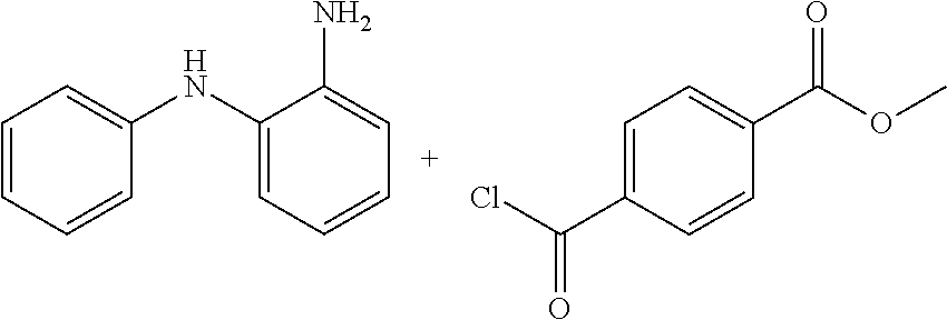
C1=CC=CC(NC2=CC=CC=C2N)=C1.C1=C(C(Cl)=O)C=CC(C(=O)OC)=C1
